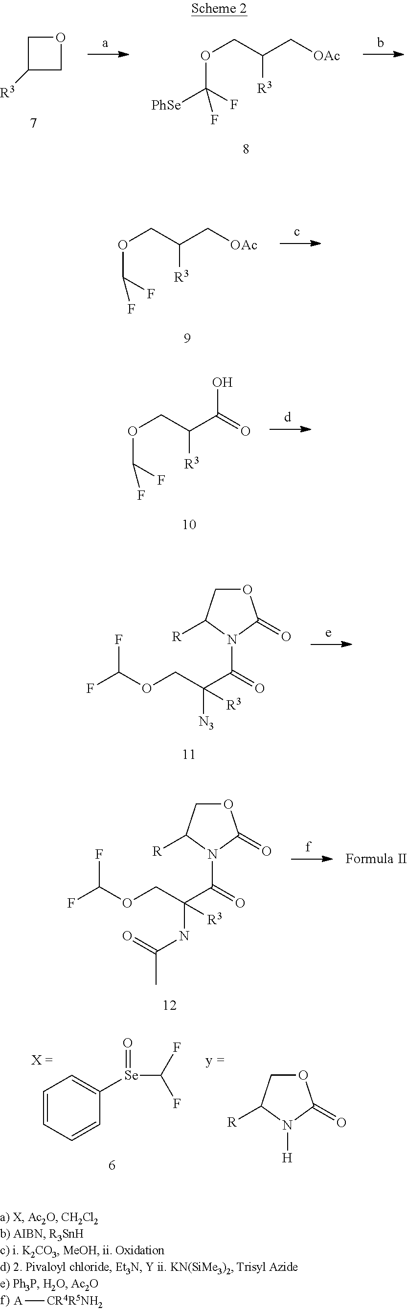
C1C([R3])CO1.C(OC([PhSe])(F)F)C(C[OAc])[R3].C(OC(F)F)C(C[OAc])[R3].C(OC(F)F)C(C(=O)O)[R3].FC(OCC([N3])([R3])C(=O)N1C(=O)OCC1[R])F.FC(OCC(NC(=O)C)([R3])C(=O)N1C(=O)OCC1[R])F.C1=CC=CC([Se](C(F)F)=O)=C1.O1CC([R])N([H])C1=O.[A][CR4R5NH2]
